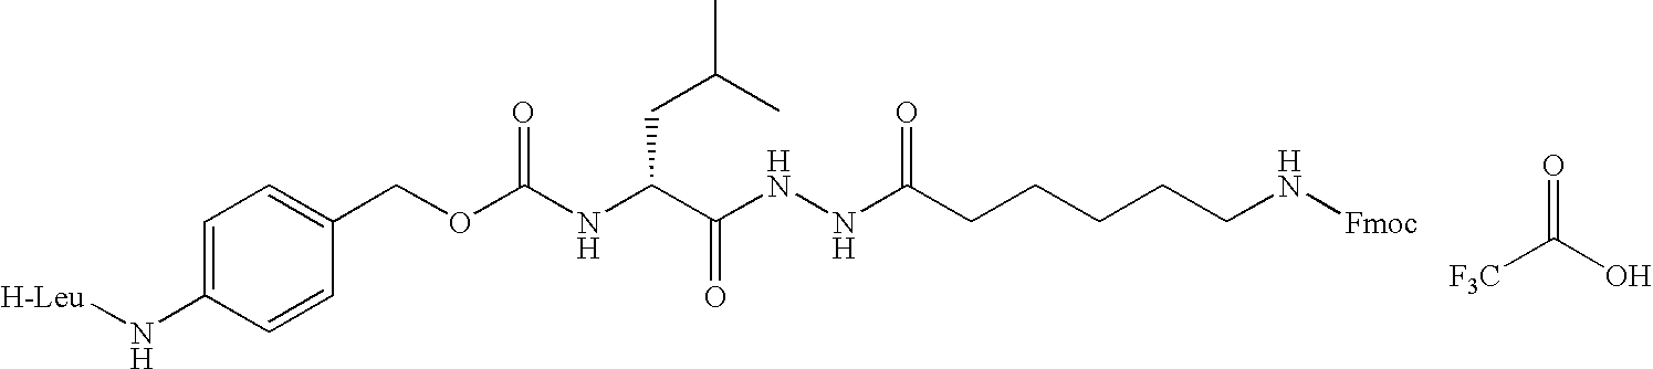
C1=C(N[H-Leu])C=CC(COC(NC(C(NNC(CCCCCN[Fmoc])=O)=O)CC(C)C)=O)=C1.[F3C]C(O)=O
